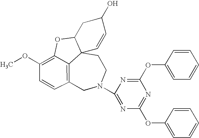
C12=C3C=CC(OC)=C1OC1CC(O)C=CC21CCN(C1=NC(OC2=CC=CC=C2)=NC(OC2=CC=CC=C2)=N1)C3
